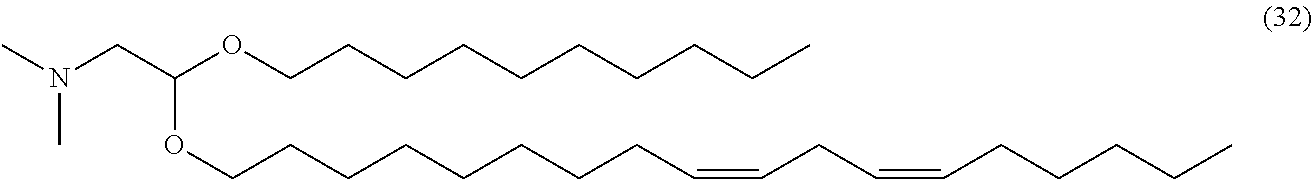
CN(CC(OCCCCCCCCCC)OCCCCCCCCC=CCC=CCCCCC)C
